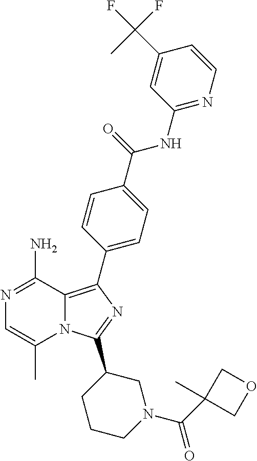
N12C(=C(C3=CC=C(C(=O)NC4=NC=CC(C(C)(F)F)=C4)C=C3)N=C1C1CCCN(C(C3(C)COC3)=O)C1)C(N)=NC=C2C
